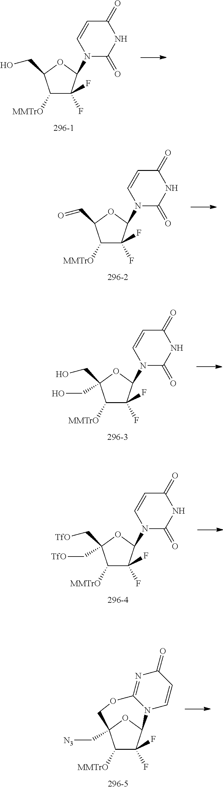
C1([MMTrO])C(F)(F)C(N2C(=O)NC(=O)C=C2)OC1CO.C1([MMTrO])C(F)(F)C(N2C(=O)NC(=O)C=C2)OC1C=O.C1([MMTrO])C(F)(F)C(N2C(=O)NC(=O)C=C2)OC1(CO)CO.C1([MMTrO])C(F)(F)C(N2C(=O)NC(=O)C=C2)OC1(C[TfO])C[TfO].C1([MMTrO])C(F)(F)C2OC1(C[N3])COC1=NC(=O)C=CN21
